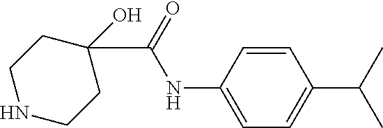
C1NCCC(O)(C(=O)NC2=CC=C(C(C)C)C=C2)C1
